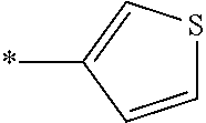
C1(*)=CSC=C1
